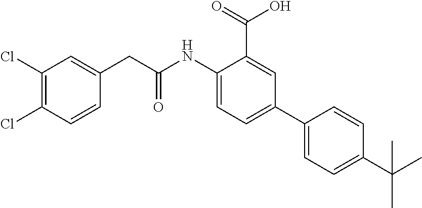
C1(NC(CC2=CC(Cl)=C(Cl)C=C2)=O)=CC=C(C2=CC=C(C(C)(C)C)C=C2)C=C1C(=O)O
